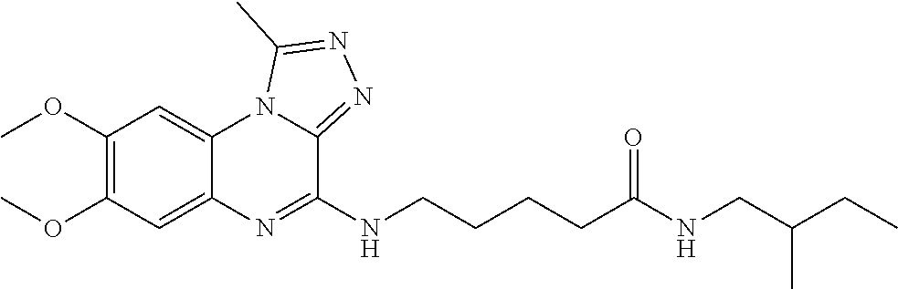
C1(OC)=C(OC)C=C2C(=C1)N1C(=NN=C1C)C(NCCCCC(NCC(CC)C)=O)=N2
